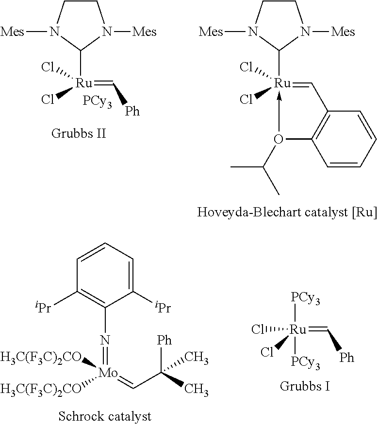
C1CN([Mes])C([Ru](=C[Ph])(Cl)Cl)N1[Mes].[PCy3].C1CN([Mes])C([Ru]2(Cl)(Cl)-O(C(C)C)C3=C(C=2)C=CC=C3)N1[Mes].C1([iPr])=CC=CC([iPr])=C1N=[Mo](=CC(C)([Ph])C)([H3C(F3C)2CO])[H3C(F3C)2CO].[PCy3][Ru](=C[Ph])(Cl)(Cl)[PCy3]
